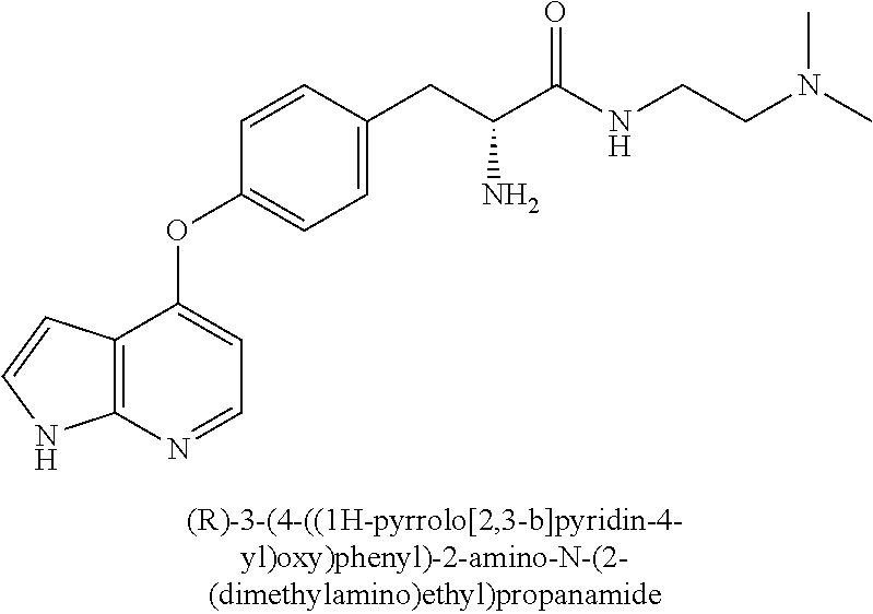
C1=CC(CC(C(NCCN(C)C)=O)N)=CC=C1OC1=CC=NC2=C1C=CN2
